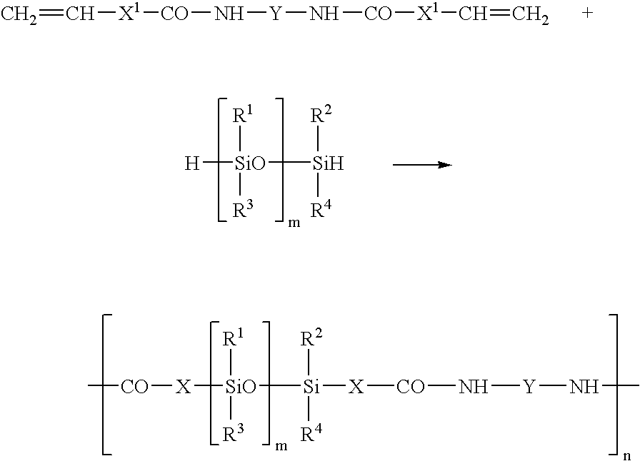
[SiO]([Si]([R2])([R4])[X][CO]N[Y]NC)([R1])([R3])[X][CO]C.[H][SiO]([Si]([R2])[R4])([R1])[R3].C=C[X1][CO]N[Y]N[CO][X1]C=C
